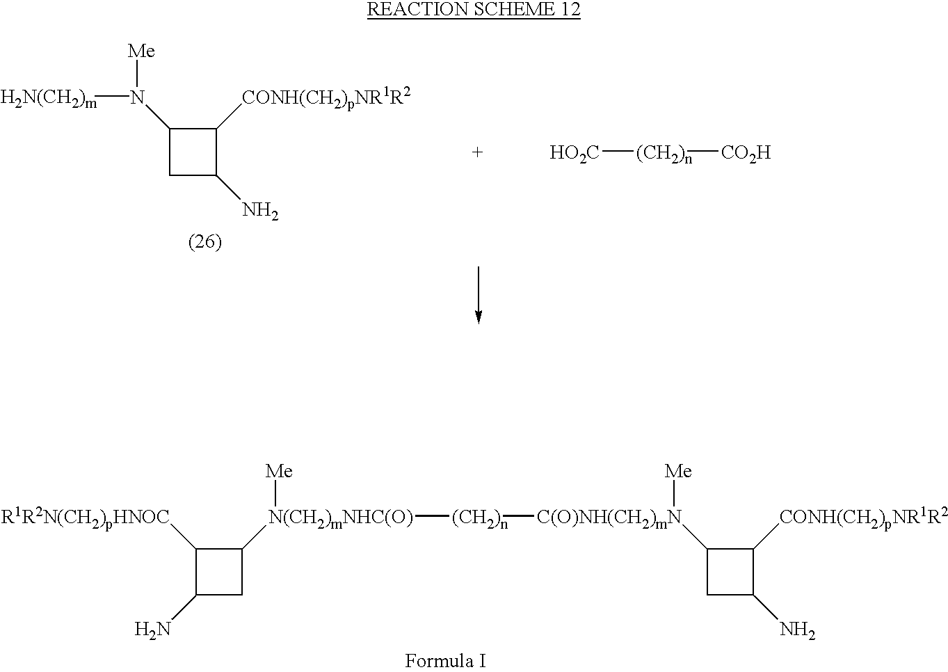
C1([R1R2N(CH2)pHNOC])C(N)CC1[N(CH2)mNHC(O)]([(CH2)n][C(O)NH(CH2)mN]([Me])C1CC(N)C1[CONH(CH2)pNR1R2])[Me].[HO2C][(CH2)n][CO2H].C1(N([Me])[H2N(CH2)m])CC(N)C1[CONH(CH2)pNR1R2]
